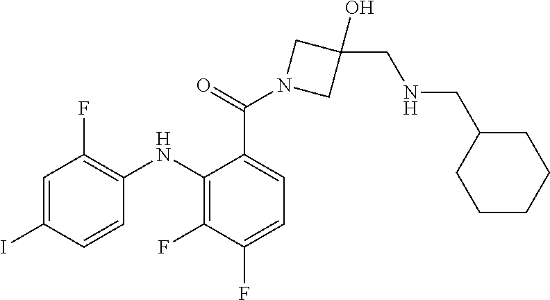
C1=C(C(N2CC(O)(CNCC3CCCCC3)C2)=O)C(NC2=C(F)C=C(I)C=C2)=C(F)C(F)=C1
